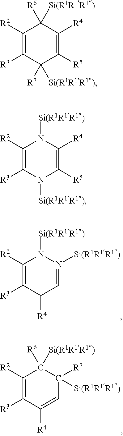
C1([R2])=C([R3])C([R4])C=N([Si(R1R1R1)])N1[Si(R1R1R1)].C1([R2])=C([R3])C([R4])=CC([Si(R1R1R1)])([R7])C1([Si(R1R1R1)])[R6].C1([R2])=C([R3])C([R7])([Si(R1R1R1)])C([R5])=C([R4])C1([R6])[Si(R1R1R1)].C1([R2])=C([R3])N([Si(R1R1R1)])C([R5])=C([R4])N1[Si(R1R1R1)]
